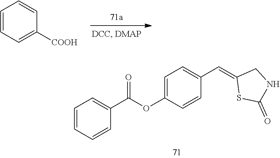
C1([COOH])=CC=CC=C1.C1=CC(OC(C2=CC=CC=C2)=O)=CC=C1C=C1SC(=O)NC1
